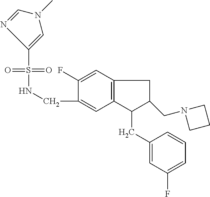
S(=O)(NCC1=CC2=C(C=C1F)CC(CN1CCC1)C2CC1=CC(F)=CC=C1)(=O)C1=CN(C)C=N1
